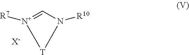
C1=[N+]([R7])[T]N1[R10].[X-]
